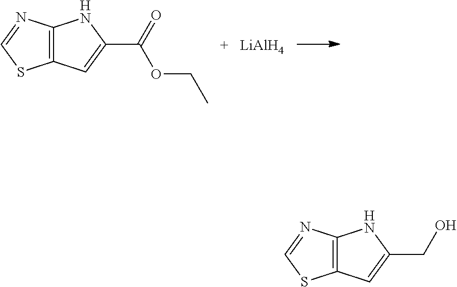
C12=C(N=CS1)NC(C(=O)OCC)=C2.[LiAlH4].C12=C(N=CS1)NC(CO)=C2
